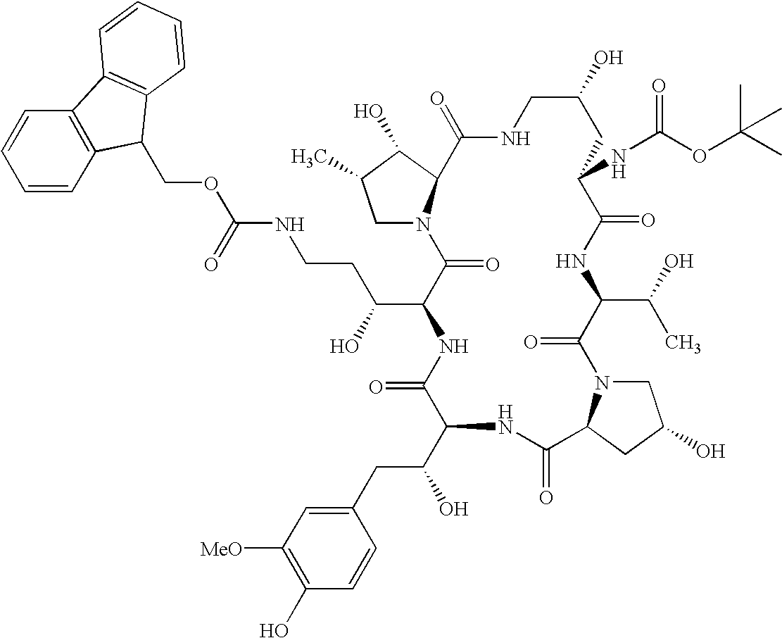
C1N2C(C(O)C1C)C(=O)NCC(O)CC(NC(=O)OC(C)(C)C)C(=O)NC(C(O)C)C(=O)N1CC(O)CC1C(=O)NC(C(CC1=CC([MeO])=C(O)C=C1)O)C(=O)NC(C(O)CCNC(OCC1C3=C(C4=C1C=CC=C4)C=CC=C3)=O)C2=O
